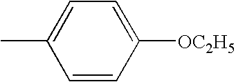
C1=CC([OC2H5])=CC=C1C
